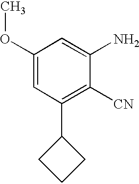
C1(OC)=CC(C2CCC2)=C([CN])C(N)=C1
